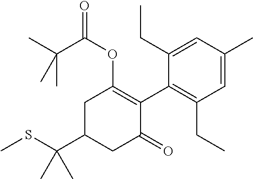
C1(C(SC)(C)C)CC(=O)C(C2=C(CC)C=C(C)C=C2CC)=C(OC(C(C)(C)C)=O)C1
